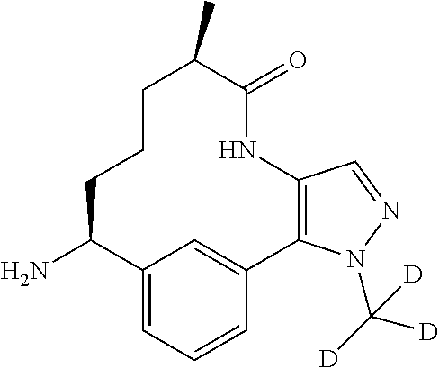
NC1C2=CC=CC(=C2)C2=C(NC(=O)C(C)CCC1)C=NN2C([D])([D])[D]
